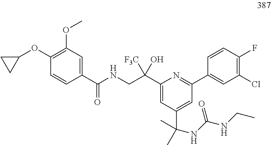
C1(OC2CC2)=C(OC)C=C(C(NCC(C2=CC(C(C)(NC(NCC)=O)C)=CC(C3=CC(Cl)=C(F)C=C3)=N2)(O)[F3C])=O)C=C1
